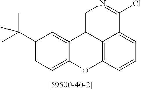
C12=CC(C(C)(C)C)=CC=C1OC1=C3C2=CN=C(Cl)C3=CC=C1
